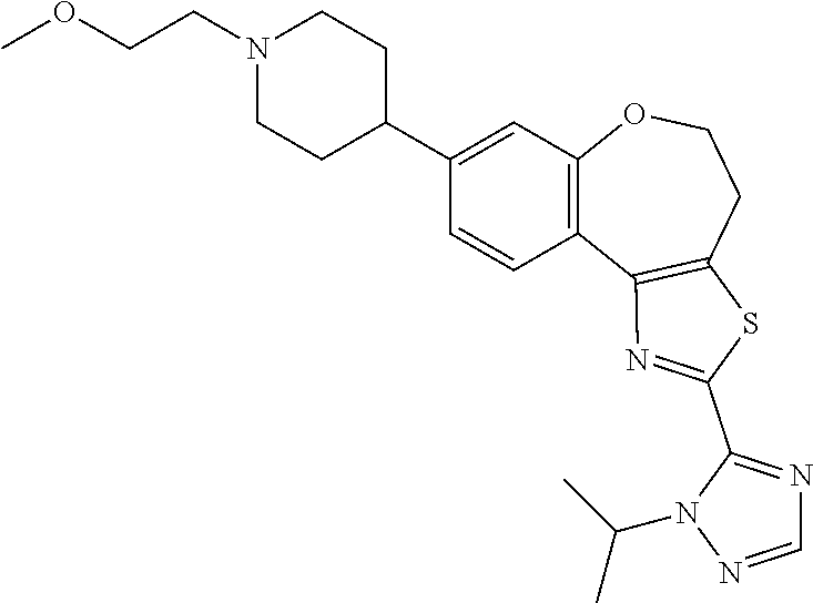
C1(C2CCN(CCOC)CC2)=CC2=C(C=C1)C1=C(CCO2)SC(C2=NC=NN2C(C)C)=N1
